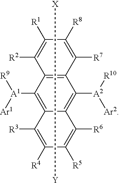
C1([A1]([Ar1])[R9])=C2C(=C([A2]([Ar2])[R10])C3=C1C([R2])=C([R1])C([R8])=C3[R7])C([R6])=C([R5])C([R4])=C2[R3].[X][Y]
